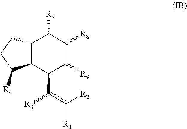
C12C(C(c(c([R2])[R1])[R3])C([R9])C([R8])C1[R7])C([R4])CC2
